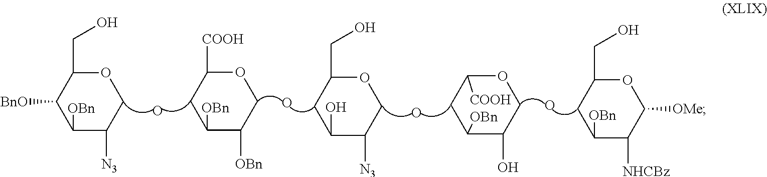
O1C(CO)C([BnO])C([OBn])C([N3])C1.O.O.O.O1C([COOH])CC([OBn])C([OBn])C1.O1C(CO)CC(O)C([N3])C1.O.O1C([COOH])CC([OBn])C(O)C1.O1C(CO)CC([OBn])C([NHCBz])C1[OMe]
